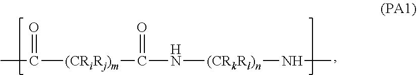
CC([(CRiRj)m]C(N[(CRkRl)n]NC)=O)=O
